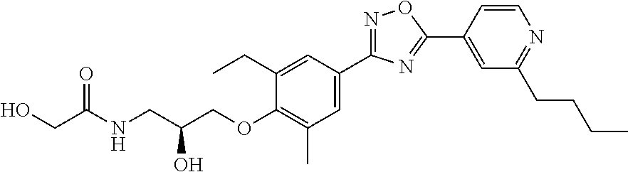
N1=C(C2=CC(C)=C(OCC(CNC(CO)=O)O)C(CC)=C2)N=C(C2=CC(CCCC)=NC=C2)O1
